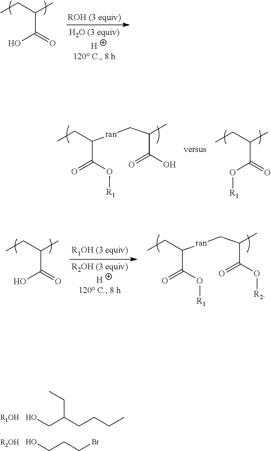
C(C)(CC)C(=O)O.C(C)(CC)C(=O)O[R1].C([ran]CC(C)C(=O)O)(CC)C(O[R1])=O.C(C)(CC)C(=O)O.C([ran]CC(C)C(=O)O[R2])(CC)C(O[R1])=O.C(C(CCCC)CC)O.C(CCBr)O.[R1OH].[R2OH]
